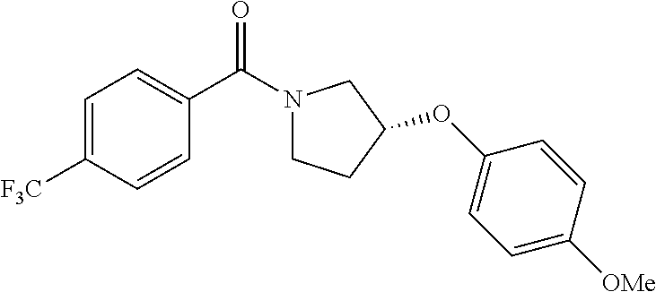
C1=C([F3C])C=CC(C(N2CCC(OC3=CC=C([OMe])C=C3)C2)=O)=C1
